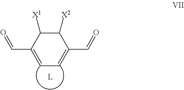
C1(C=O)=CC=C(C=O)C([X2])C1[X1]
